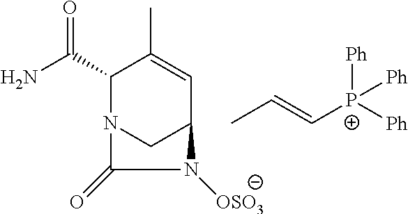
NC(C1N2CC(C=C1C)N([OSO3])C2=O)=O.CC=C[P+]([Ph])([Ph])[Ph]
